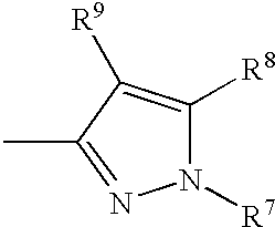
N1([R7])C([R8])=C([R9])C(C)=N1
